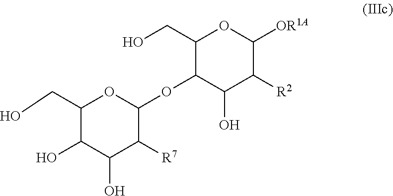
C1(CO)C(O)C(O)C([R7])C(OC2C(O)C([R2])C([OR1A])OC2CO)O1
